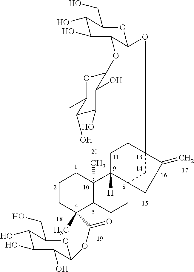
C1C2([H])C3(CC(OC4OC(CO)C(O)C(O)C4OC4OC(C)C(O)C(O)C4O)(C1)C(=C)C3)CCC1C2(C)CCCC1(C)C(=O)OC1OC(CO)C(O)C(O)C1O
